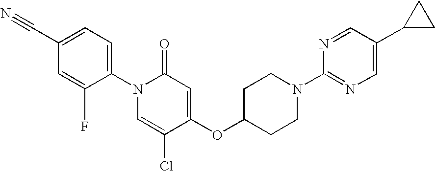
C1(C#N)=CC=C(N2C=C(Cl)C(OC3CCN(C4=NC=C(C5CC5)C=N4)CC3)=CC2=O)C(F)=C1
